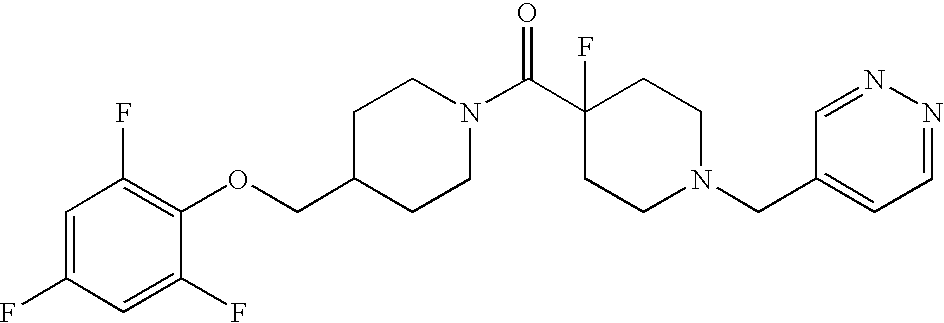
C1(COC2=C(F)C=C(F)C=C2F)CCN(C(C2(F)CCN(CC3=CC=NN=C3)CC2)=O)CC1
